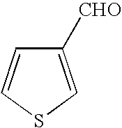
C1([CHO])=CSC=C1
